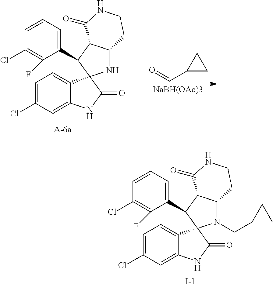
C1=C(Cl)C=C2C(=C1)C1(C(=O)N2)NC2C(C1C1=CC=CC(Cl)=C1F)C(=O)NCC2.C(C1CC1)=O.[NaBH(OAc)3].C1=C(Cl)C=C2C(=C1)C1(C(=O)N2)N(CC2CC2)C2C(C1C1=CC=CC(Cl)=C1F)C(=O)NCC2.[I-]
